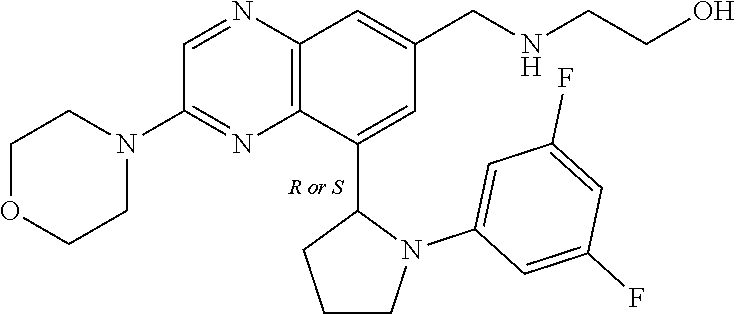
C1=NC2=C(N=C1N1CCOCC1)C(C1CCCN1C1=CC(F)=CC(F)=C1)=CC(CNCCO)=C2
